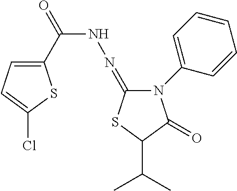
C1(C(=O)NN=C2N(C3=CC=CC=C3)C(=O)C(C(C)C)S2)=CC=C(Cl)S1
